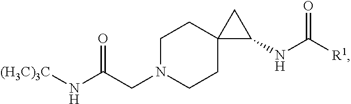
C1N(CC(N[(H3C)3C])=O)CCC2(C1)C(NC([R1])=O)C2
